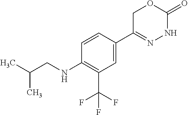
C1C(C2=CC(C(F)(F)F)=C(NCC(C)C)C=C2)=NNC(=O)O1
